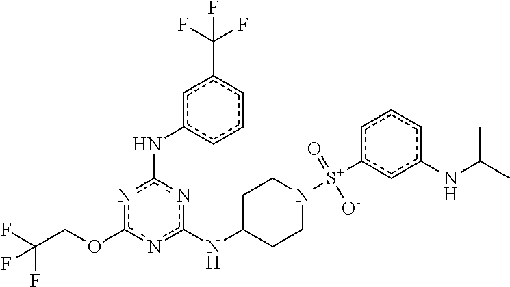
n1c(OCC(F)(F)F)nc(NC2CCN([S+](c3cc(NC(C)C)ccc3)(=O)[O-])CC2)nc1Nc1cccc(C(F)(F)F)c1
